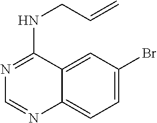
C12=CC(Br)=CC=C1N=CN=C2NCC=C
